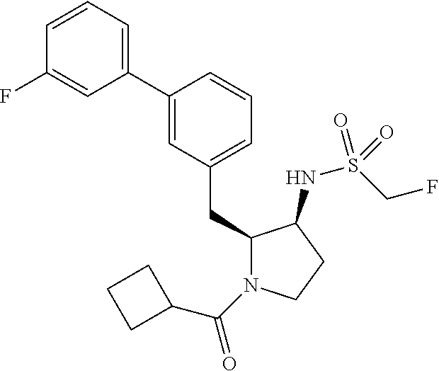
C1(CC2=CC=CC(C3=CC=CC(F)=C3)=C2)N(C(=O)C2CCC2)CCC1NS(CF)(=O)=O
